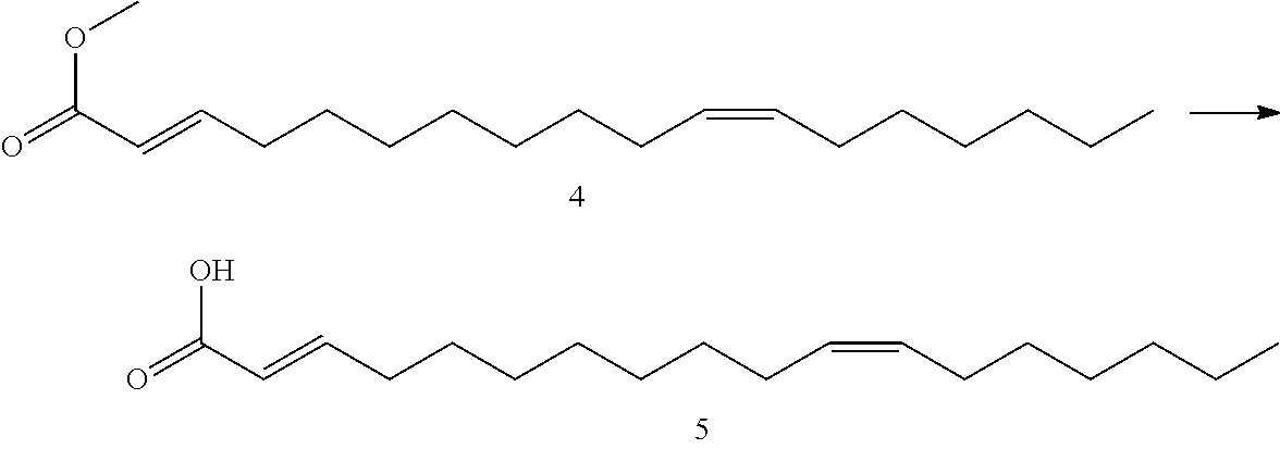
C(=CCCCCCCCC=CCCCCCC)C(=O)O.C(=CCCCCCCCC=CCCCCCC)C(=O)OC
